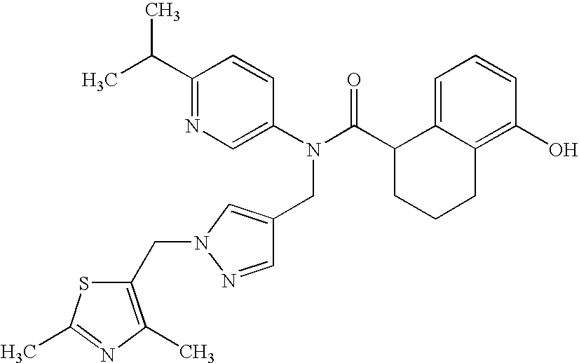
C1(C(C)C)=NC=C(N(C(C2CCCC3=C(O)C=CC=C23)=O)CC2=CN(CC3=C(C)N=C(C)S3)N=C2)C=C1
